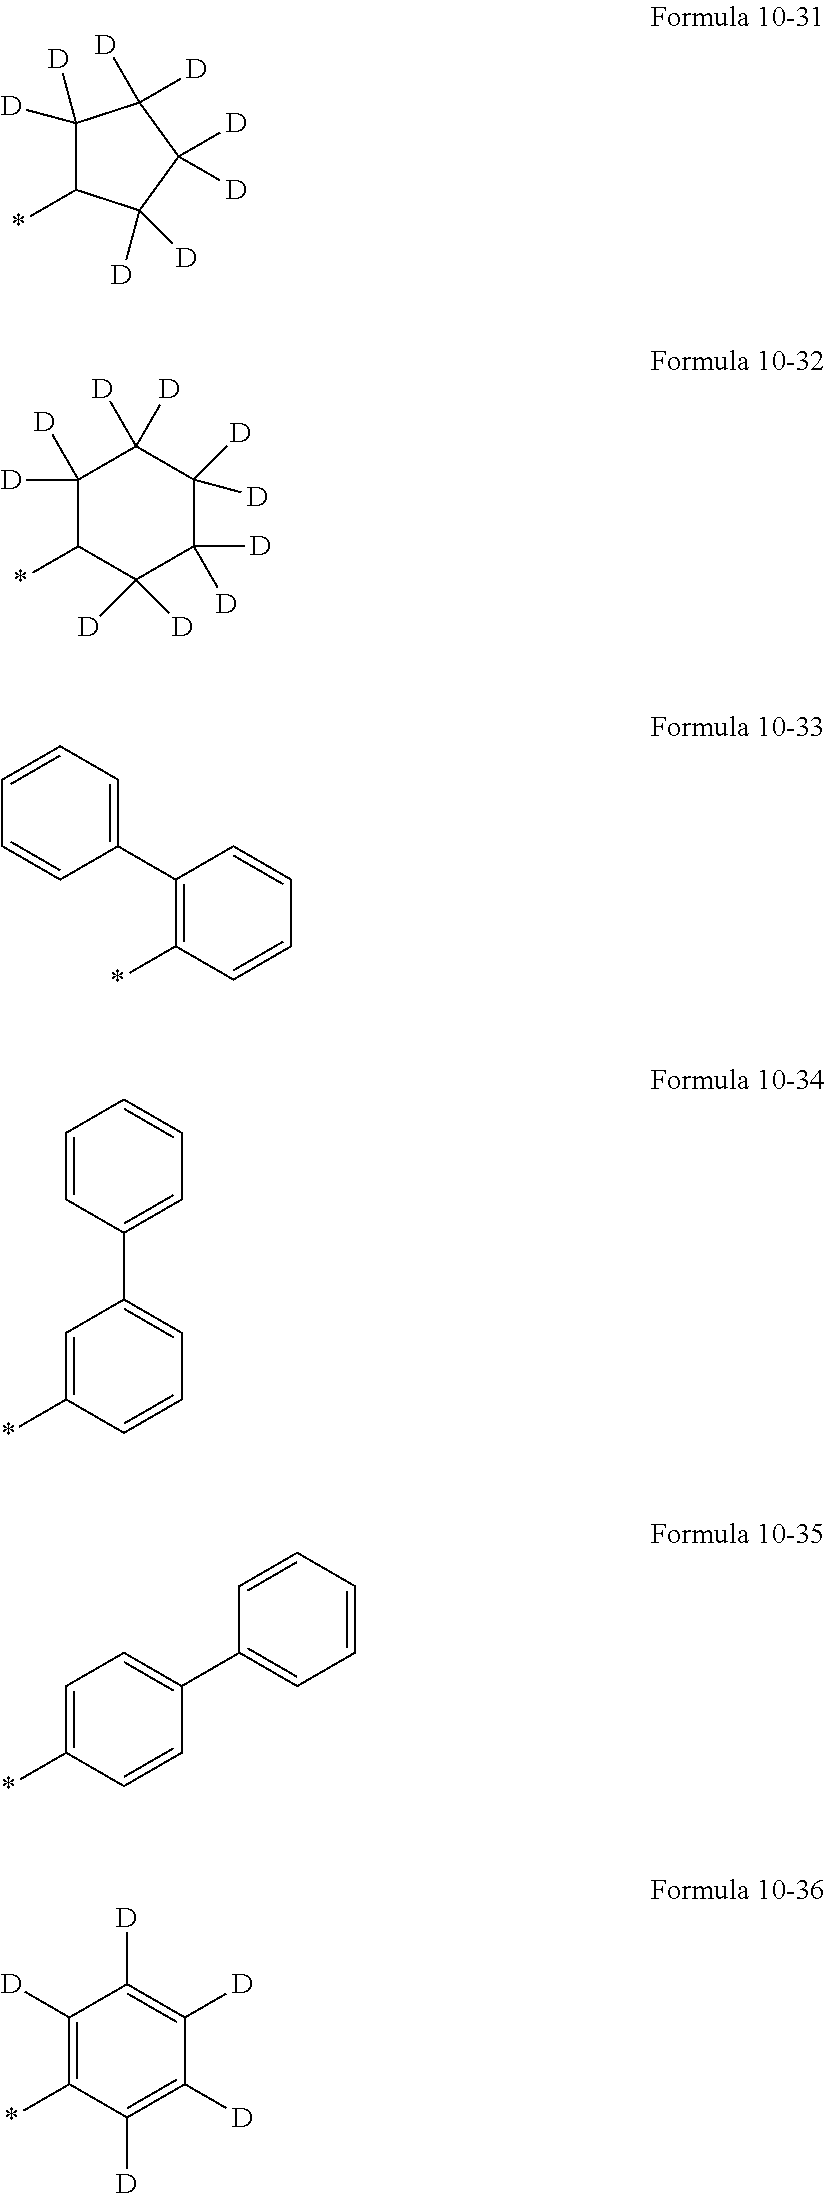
C1([D])([D])C(*)C([D])([D])C([D])([D])C1([D])[D].C1([D])([D])C(*)C([D])([D])C([D])([D])C([D])([D])C1([D])[D].C1=CC=C(C2=C(*)C=CC=C2)C=C1.*C1=CC(C2=CC=CC=C2)=CC=C1.*C1=CC=C(C2=CC=CC=C2)C=C1.C1([D])=C(*)C([D])=C([D])C([D])=C1[D]
